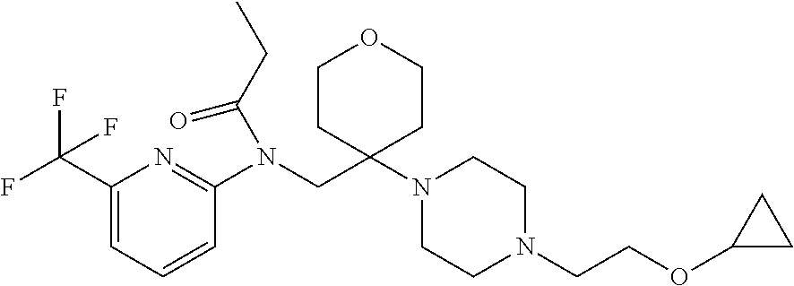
C1(C(F)(F)F)=CC=CC(N(CC2(N3CCN(CCOC4CC4)CC3)CCOCC2)C(CC)=O)=N1
